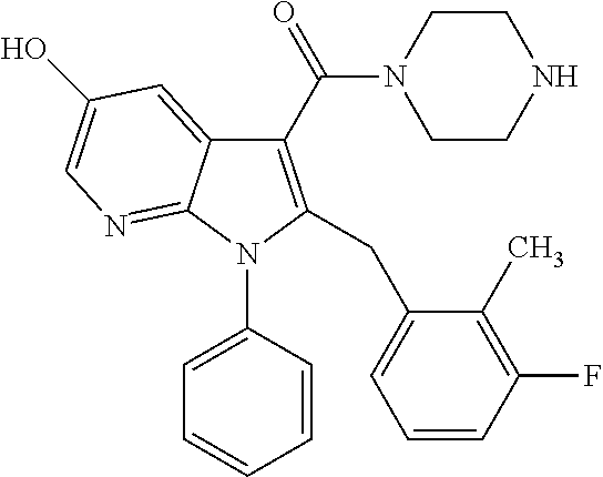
C1(C(=O)N2CCNCC2)=C(CC2=CC=CC(F)=C2C)N(C2=CC=CC=C2)C2=NC=C(O)C=C12
